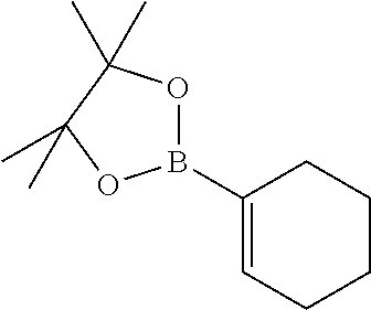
B1(C2=CCCCC2)OC(C)(C)C(C)(C)O1
